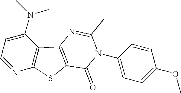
C1=NC2=C(C(N(C)C)=C1)C1=C(S2)C(=O)N(C2=CC=C(OC)C=C2)C(C)=N1
